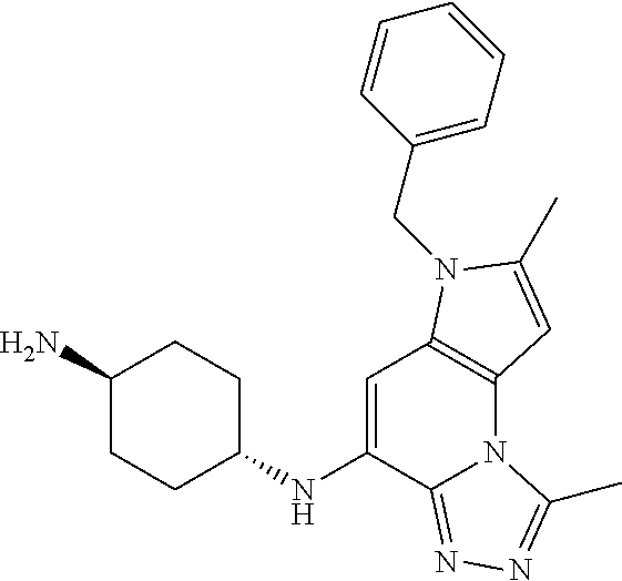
C1=C(NC2CCC(N)CC2)C2=NN=C(C)N2C2=C1N(CC1=CC=CC=C1)C(C)=C2
